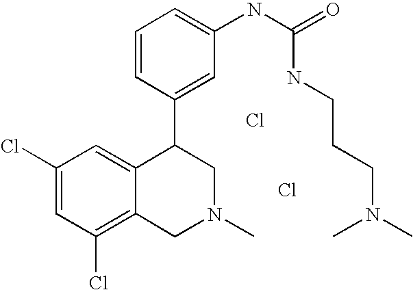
Cl.C1(Cl)=C2C(=CC(Cl)=C1)C(C1=CC(NC(NCCCN(C)C)=O)=CC=C1)CN(C)C2.Cl
